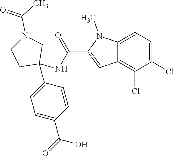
C1=C2C(=C(Cl)C(Cl)=C1)C=C(C(NC1(C3=CC=C(C(O)=O)C=C3)CN(C(C)=O)CC1)=O)N2C
